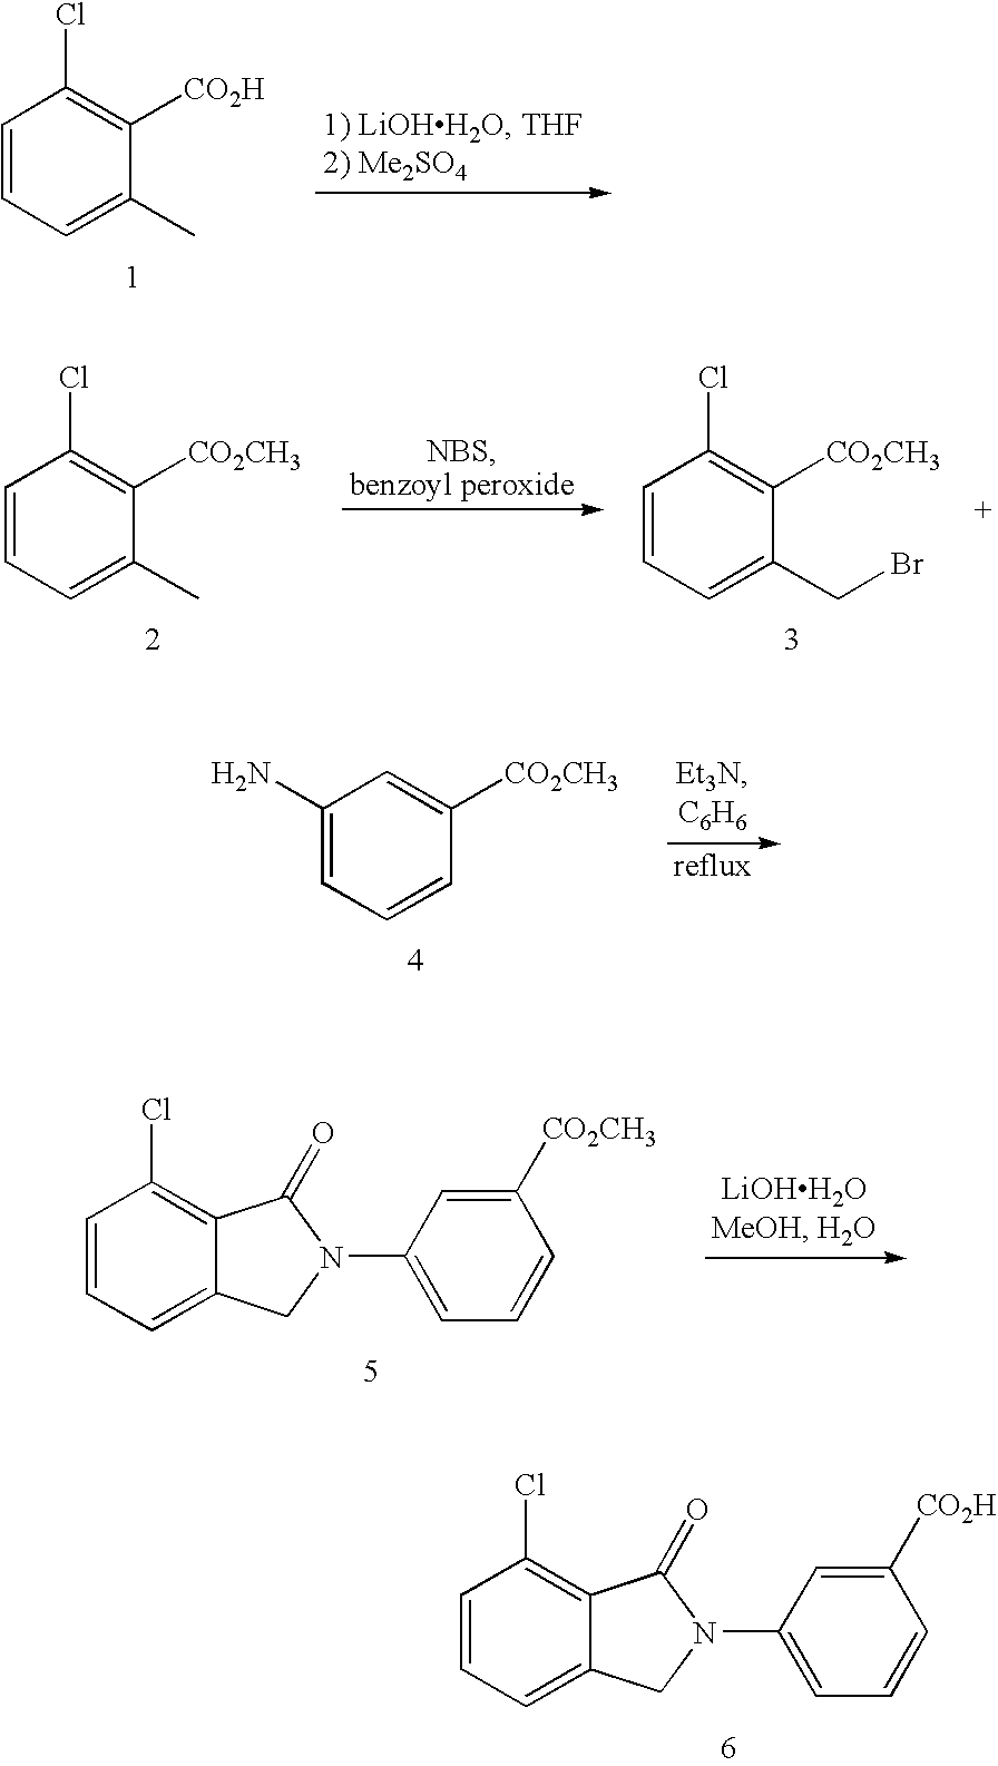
C1=CC=C(C)C([CO2H])=C1Cl.C1=CC=C(C)C([CO2CH3])=C1Cl.C1=CC=C(CBr)C([CO2CH3])=C1Cl.C1(N)=CC=CC([CO2CH3])=C1.C1=CC=C2C(=C1Cl)C(=O)N(C1=CC=CC([CO2CH3])=C1)C2.C1=CC=C2C(=C1Cl)C(=O)N(C1=CC=CC([CO2H])=C1)C2
